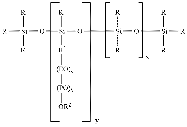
[R][Si](O[Si](O[Si](O[Si]([R])([R])[R])([R])[R])([R])[R1][(EO)a][(PO)b][OR2])([R])[R]
